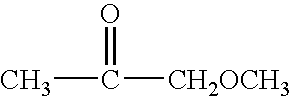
CC(=O)[CH2OCH3]
